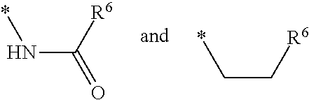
*CC[R6].*NC(=O)[R6]
